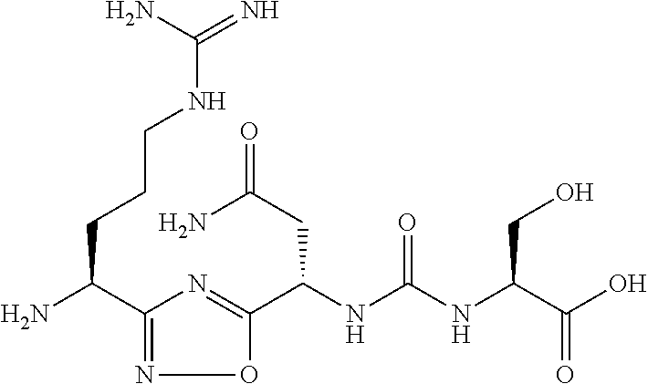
C(NC(NC(C(O)=O)CO)=O)(C1=NC(C(N)CCCNC(=N)N)=NO1)CC(=O)N
